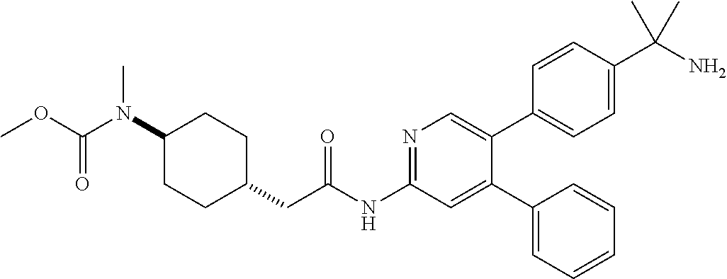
C1(N(C(=O)OC)C)CCC(CC(NC2=NC=C(C3=CC=C(C(N)(C)C)C=C3)C(C3=CC=CC=C3)=C2)=O)CC1
